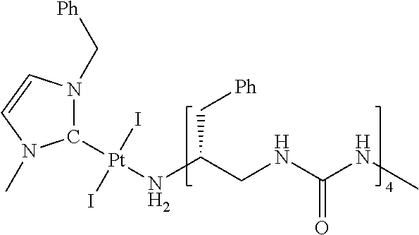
C1([Pt](NC(CNC(NC)=O)C[Ph])(I)I)N(C[Ph])C=CN1C
